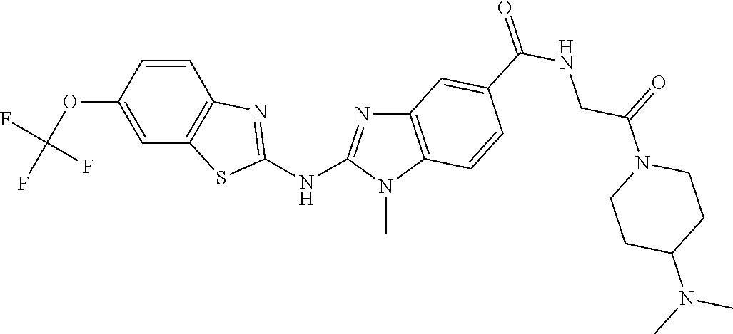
C1=CC2=C(C=C1OC(F)(F)F)SC(NC1=NC3=C(N1C)C=CC(C(NCC(N1CCC(N(C)C)CC1)=O)=O)=C3)=N2
